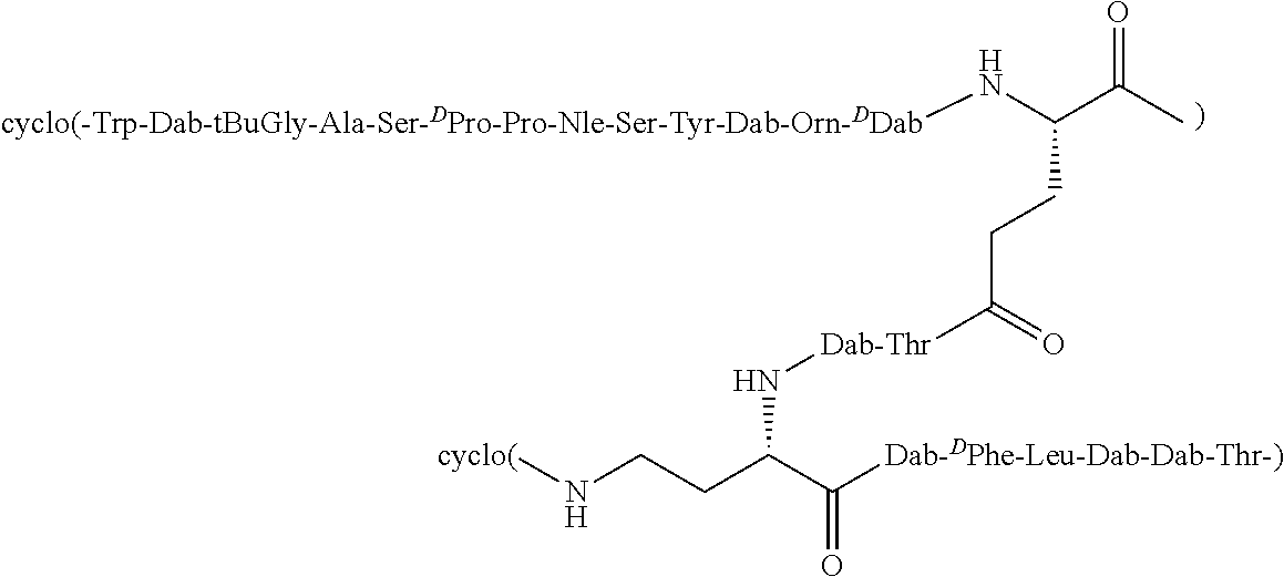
[cyclo(]NCCC(C([Dab-DPhe-Leu-Dab-Dab-Thr-)])=O)N[Dab-Thr]C(CCC(C(C)=O)N[cyclo(-Trp-Dab-tBuGly-Ala-Ser-DPro-Pro-Nle-Ser-Tyr-Dab-Orn-DDab])=O
